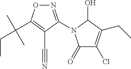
N1=C(N2C(=O)C(Cl)=C(CC)C2O)C(C#N)=C(C(CC)(C)C)O1
